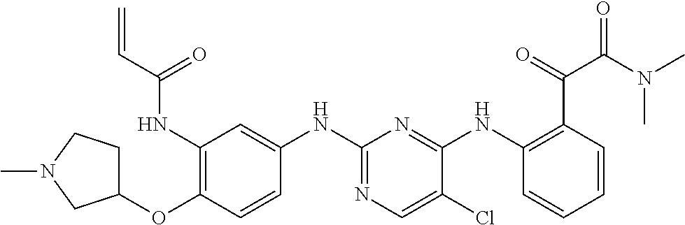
C1(NC(C=C)=O)=C(OC2CCN(C)C2)C=CC(NC2=NC=C(Cl)C(NC3=C(C(=O)C(N(C)C)=O)C=CC=C3)=N2)=C1
